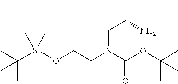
C(N(C(=O)OC(C)(C)C)CCO[Si](C(C)(C)C)(C)C)C(C)N
